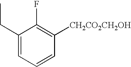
C1(F)=C([CH2CO2CH2OH])C=CC=C1CC
